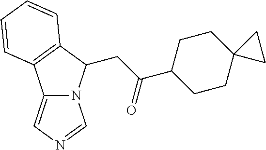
C1C(C(CC2N3C(=CN=C3)C3=C2C=CC=C3)=O)CCC2(C1)CC2
